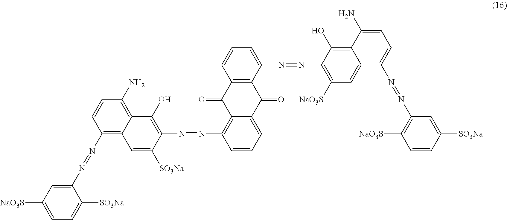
C1=C([NaO3S])C=C(N=NC2=C3C(=C(N)C=C2)C(O)=C(N=NC2=C4C(=CC=C2)C(=O)C2=C(C4=O)C=CC=C2N=NC2=C([NaO3S])C=C4C(=C2O)C(N)=CC=C4N=NC2=C([NaO3S])C=CC([SO3Na])=C2)C([SO3Na])=C3)C([SO3Na])=C1
